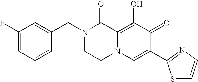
C1(F)=CC=CC(CN2CCN3C(=C(O)C(=O)C(C4=NC=CS4)=C3)C2=O)=C1
